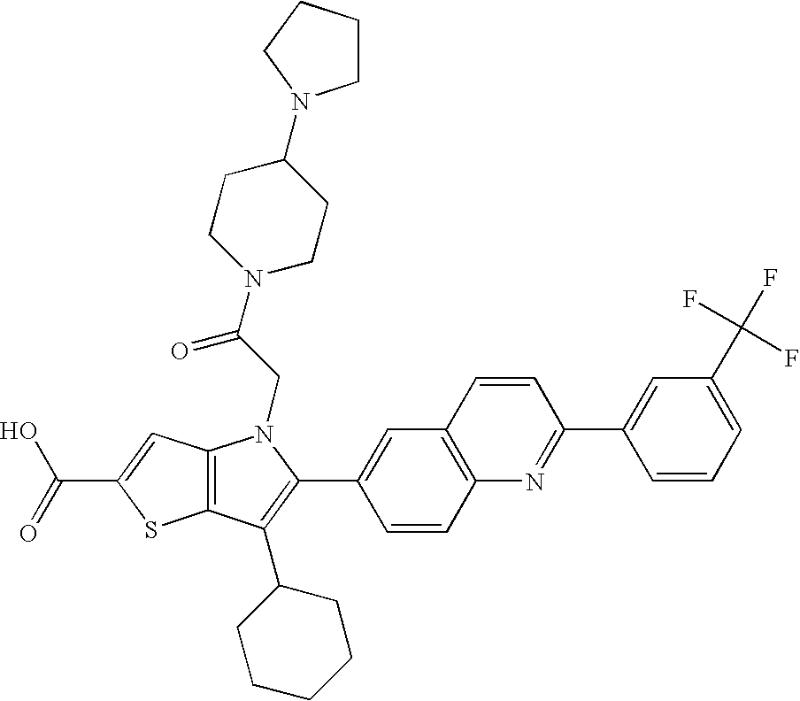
C(C1=CC2=C(S1)C(C1CCCCC1)=C(C1=CC3=C(C=C1)N=C(C1=CC(C(F)(F)F)=CC=C1)C=C3)N2CC(N1CCC(N2CCCC2)CC1)=O)(=O)O
